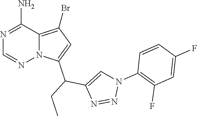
N1=C(N)C2=C(Br)C=C(C(C3=CN(C4=C(F)C=C(F)C=C4)N=N3)CC)N2N=C1
